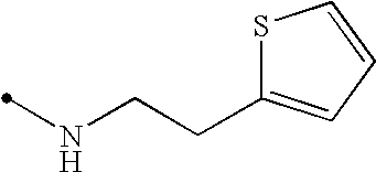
S1C(CCNC)=CC=C1
